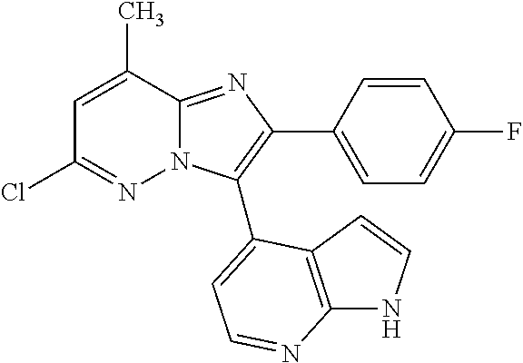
C1=C(C)C2=NC(C3=CC=C(F)C=C3)=C(C3=CC=NC4=C3C=CN4)N2N=C1Cl
